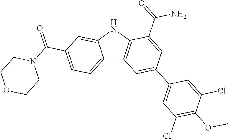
C12=CC=C(C(=O)N3CCOCC3)C=C1NC1=C2C=C(C2=CC(Cl)=C(OC)C(Cl)=C2)C=C1C(=O)N
